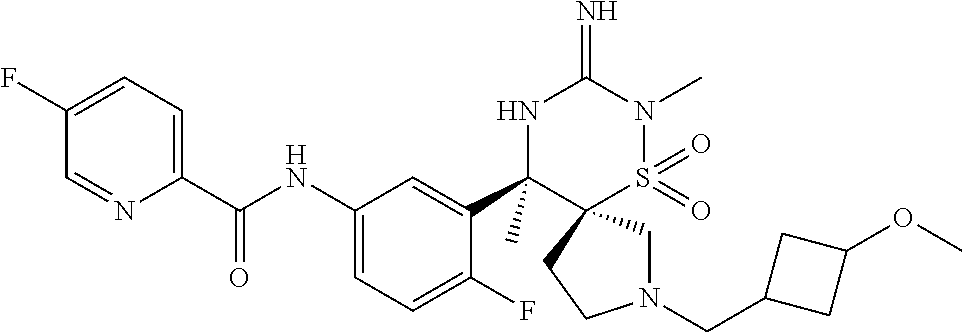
C1(F)=CC=C(C(NC2=CC=C(F)C(C3(C)NC(=N)N(C)S(=O)(=O)C34CN(CC3CC(OC)C3)CC4)=C2)=O)N=C1
